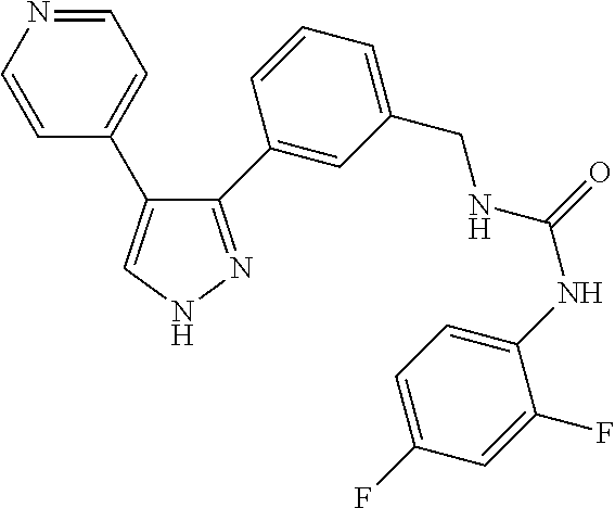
C1(C2=CC(CNC(=O)NC3=CC=C(F)C=C3F)=CC=C2)=NNC=C1C1=CC=NC=C1
